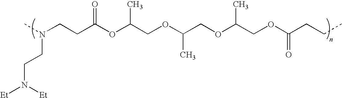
N(CCN([Et])[Et])(CCC(OC(COC(COC(COC(CCC)=O)C)C)C)=O)C
